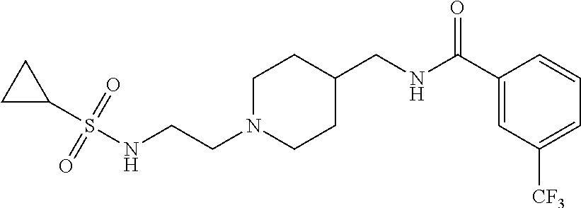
C(CN1CCC(CNC(C2=CC([CF3])=CC=C2)=O)CC1)NS(C1CC1)(=O)=O
